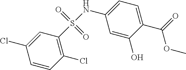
S(NC1=CC=C(C(OC)=O)C(O)=C1)(=O)(=O)C1=C(Cl)C=CC(Cl)=C1
